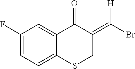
C1(F)=CC=C2C(=C1)C(=O)C(=C(Br)[H])CS2
